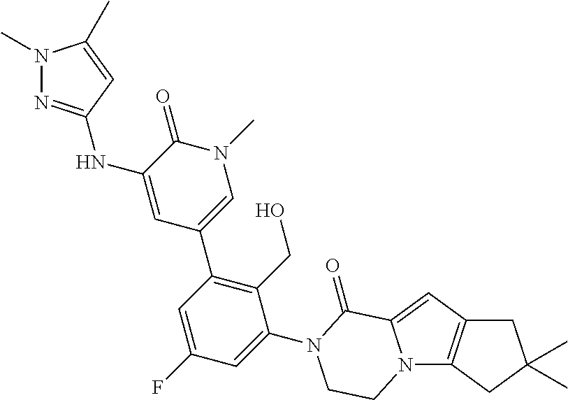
N(C1=CC(C2=C(CO)C(N3C(=O)C4=CC5=C(N4CC3)CC(C)(C)C5)=CC(F)=C2)=CN(C)C1=O)C1=NN(C)C(C)=C1
